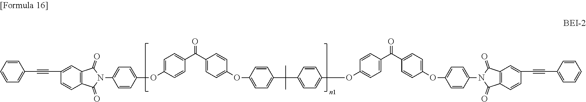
N1(C2=CC=C(OC3=CC=C(C(C4=CC=C(OC5=CC=C(C(C6=CC=C(OC7=CC=C(C(=O)C8=CC=C(OC9=CC=C(N%10C(=O)C%11=C(C=CC(C#CC%12=CC=CC=C%12)=C%11)C%10=O)C=C9)C=C8)C=C7)C=C6)(C)C)C=C5)C=C4)=O)C=C3)C=C2)C(=O)C2=C(C1=O)C=CC(C#CC1=CC=CC=C1)=C2
